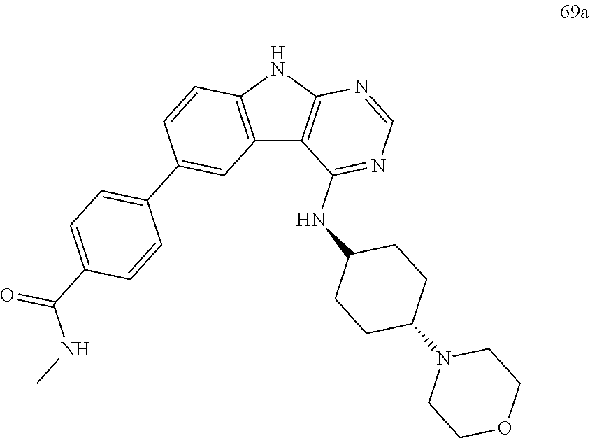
C12=C(NC3=C1C(NC1CCC(N4CCOCC4)CC1)=NC=N3)C=CC(C1=CC=C(C(NC)=O)C=C1)=C2
